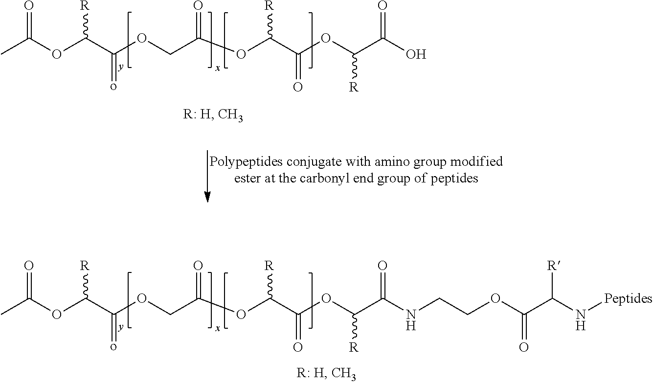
CC(OC(C(OCC(OC(C(OC(C(NCCOC(C(N[Peptides])[R])=O)=O)[R])=O)[R])=O)=o)[R])=O.CC(OC(C(OCC(OC(C(OC(C(O)=O)[R])=O)[R])=O)=o)[R])=O
